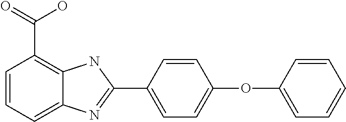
C1=CC=C2C(=C1C(O)=O)NC(C1=CC=C(OC3=CC=CC=C3)C=C1)=N2
